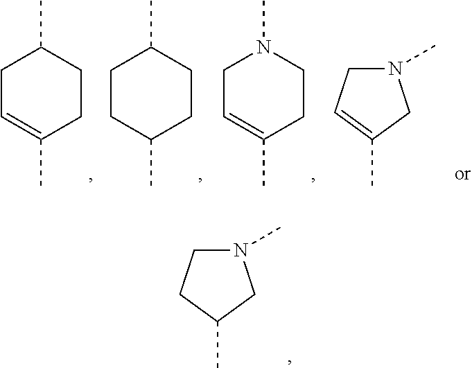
C1C=C(C)CCC1C.C1CC(C)CCC1C.C1C=C(C)CCN1C.N1(C)CC=C(C)C1.N1(C)CCC(C)C1
